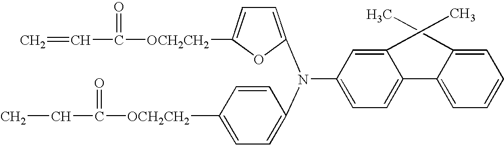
C=CC(=O)[OCH2CH2]C1=CC=C(N(C2=CC=C([OCH2CH2]C(=O)CC)C=C2)C2=CC=C(C3=CC=CC=C3C)C(C)=C2)O1
